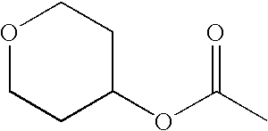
C1(OC(C)=O)CCOCC1
